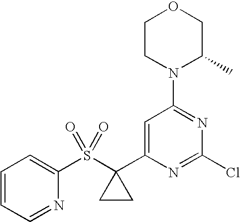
C1CN(C2=NC(Cl)=NC(C3(S(C4=CC=CC=N4)(=O)=O)CC3)=C2)C(C)CO1
